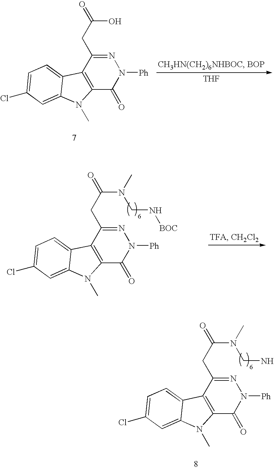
N1=C(CC(=O)O)C2=C(C(=O)N1[Ph])N(C)C1=CC(Cl)=CC=C21.[THF].N1=C(CC(=O)N(C)CN[BOC])C2=C(C(=O)N1[Ph])N(C)C1=CC(Cl)=CC=C21.N1=C(CC(=O)N(C)CN)C2=C(C(=O)N1[Ph])N(C)C1=CC(Cl)=CC=C21
